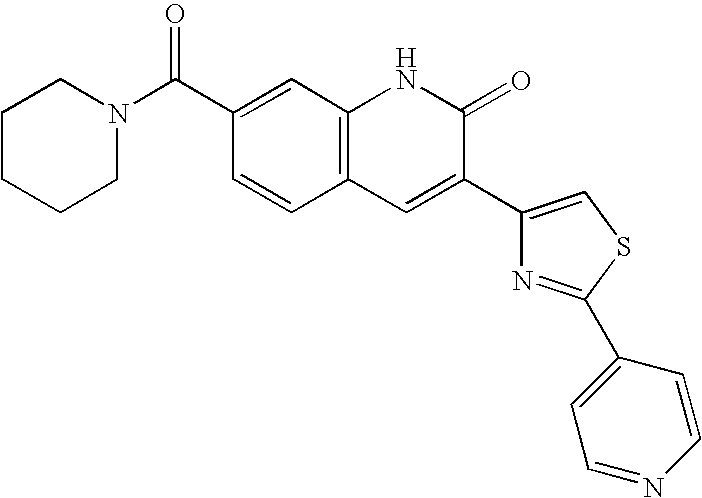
C1CCCN(C(C2=CC3=C(C=C2)C=C(C2=CSC(C4=CC=NC=C4)=N2)C(=O)N3)=O)C1
